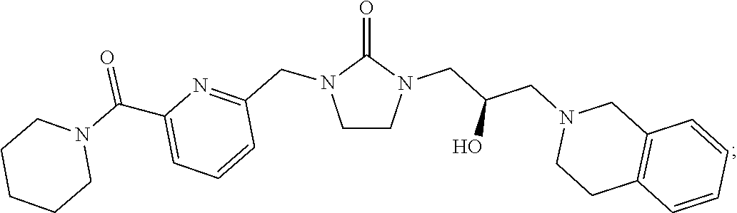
C12=C(C=CC=C1)CCN(CC(CN1C(=O)N(CC3=NC(C(N4CCCCC4)=O)=CC=C3)CC1)O)C2
